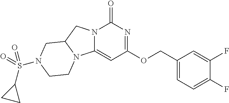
N12C(=CC(OCC3=CC=C(F)C(F)=C3)=NC1=O)N1C(C2)CN(S(C2CC2)(=O)=O)CC1
